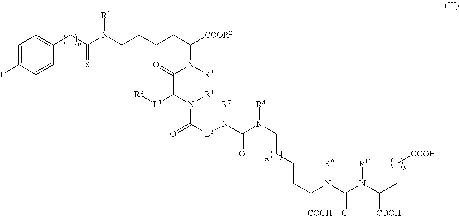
C1=C(I)C=CC(CC(N(CCCCC([COOR2])N([R3])C(=O)C([L1][R6])N(C(=O)[L2]N(C(N(CCCCC(N(C(N(C([COOH])CC[COOH])[R10])=O)[R9])[COOH])[R8])=O)[R7])[R4])[R1])=S)=C1
